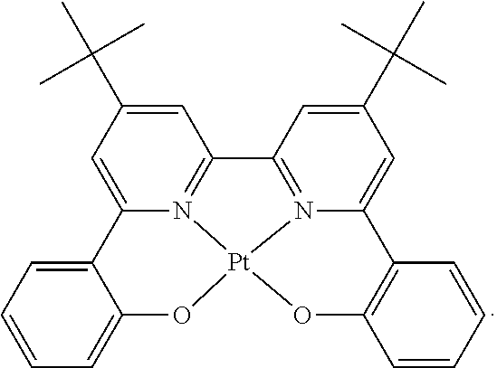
C12=CC=CC=C1O[Pt]13OC4=C(C=CC=C4)C4=CC(C(C)(C)C)=CC(=N41)C1=N3C2=CC(C(C)(C)C)=C1
